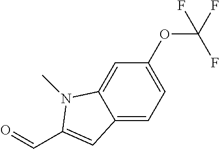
C1(OC(F)(F)F)=CC=C2C(=C1)N(C)C(C=O)=C2
